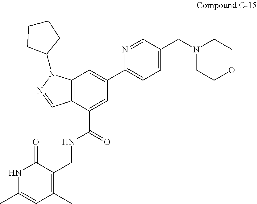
C12=C(C(C(=O)NCC3=C(C)C=C(C)NC3=O)=CC(C3=CC=C(CN4CCOCC4)C=N3)=C1)C=NN2C1CCCC1
